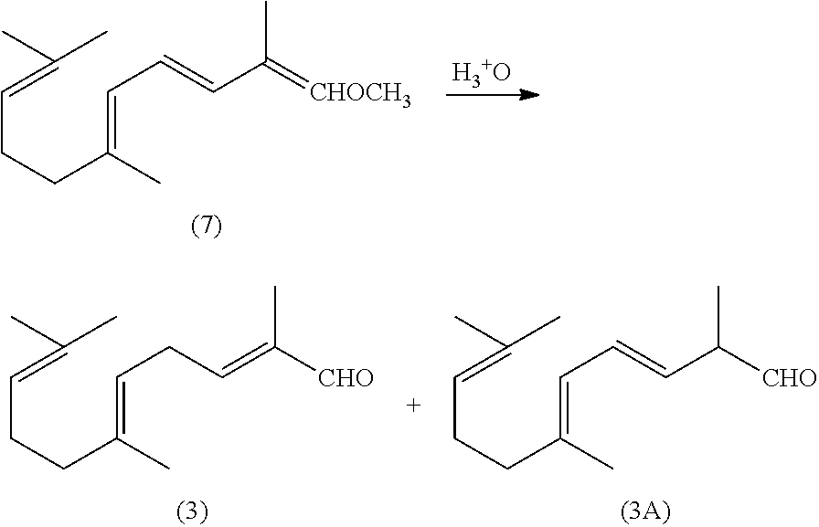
C(CCC(=CC=CC(C)=[CHOCH3])C)=C(C)C.[H3+O].C(CCC(=CCC=C(C)[CHO])C)=C(C)C.C(CCC(=CC=CC(C)[CHO])C)=C(C)C
